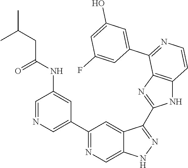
C1(C2=CN=CC(NC(CC(C)C)=O)=C2)=NC=C2C(=C1)C(C1=NC3=C(N1)C=CN=C3C1=CC(O)=CC(F)=C1)=NN2
